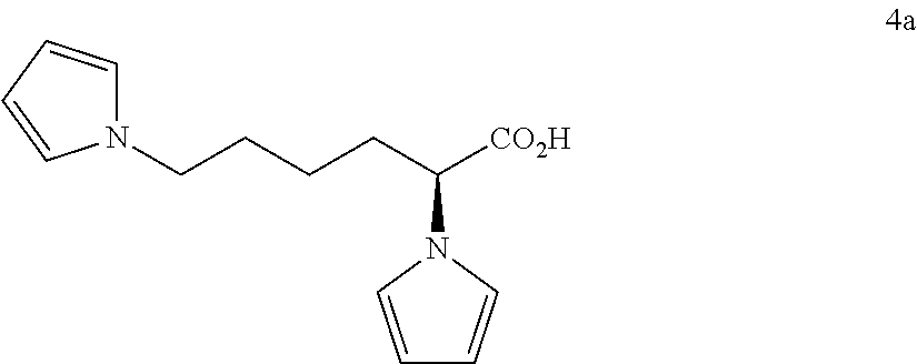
C1=CN(C(CCCCN2C=CC=C2)[CO2H])C=C1
